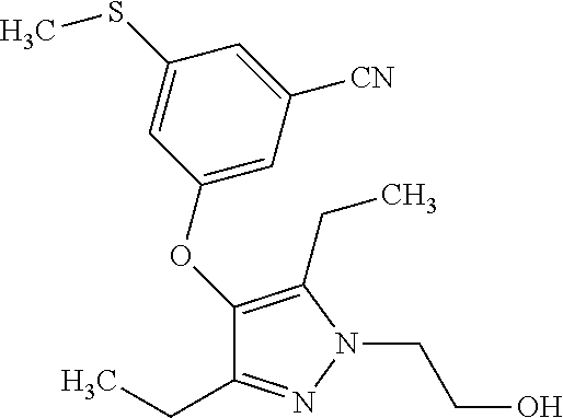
C1(OC2=CC([CN])=CC(SC)=C2)=C(CC)N(CCO)N=C1CC
